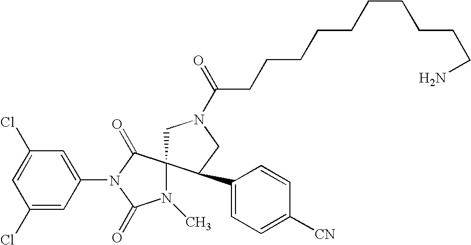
ClC1=CC(Cl)=CC(N2C(=O)C3(N(C)C2=O)CN(C(CCCCCCCCCCN)=O)CC3C2=CC=C([CN])C=C2)=C1
